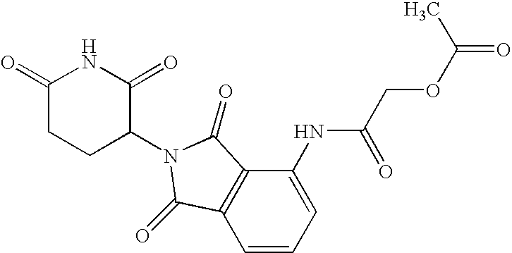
C1(NC(COC(=O)C)=O)=CC=CC2=C1C(=O)N(C1C(=O)NC(=O)CC1)C2=O
